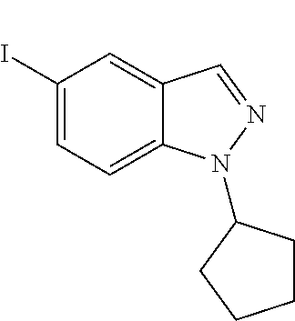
IC1=CC=C2C(=C1)C=NN2C1CCCC1
